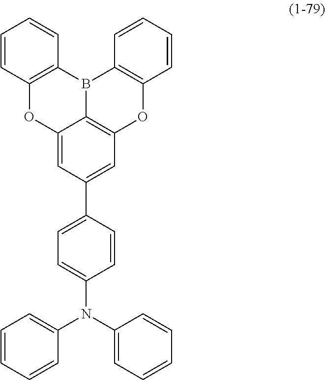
C1=CC2=C(C=C1)B1C3=C(OC4=C1C=CC=C4)C=C(C1=CC=C(N(C4=CC=CC=C4)C4=CC=CC=C4)C=C1)C=C3O2
